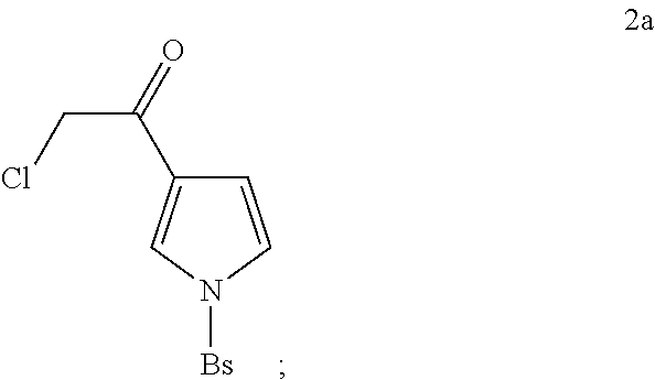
C1=CN([Bs])C=C1C(CCl)=O
